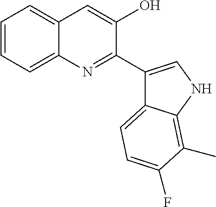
C1=CC=C2C(=C1)C=C(O)C(C1=CNC3=C(C)C(F)=CC=C13)=N2
